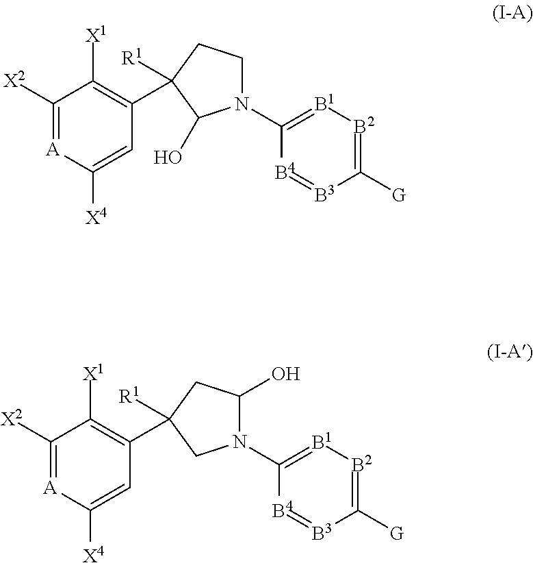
C1([X2])=[A]C([X4])=CC(C2([R1])CCN(C3=[B1][B2]=C([G])[B3]=[B4]3)C2O)=C1[X1].C1([X2])=[A]C([X4])=CC(C2([R1])CC(O)N(C3=[B1][B2]=C([G])[B3]=[B4]3)C2)=C1[X1]
